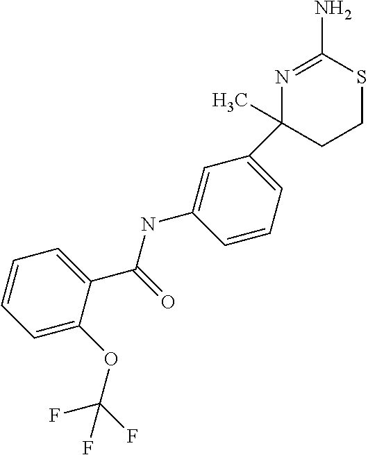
N1=C(N)SCCC1(C)C1=CC=CC(NC(C2=CC=CC=C2OC(F)(F)F)=O)=C1
